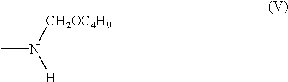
CN([CH2OC4H9])[H]
